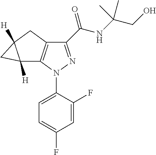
C1(C(NC(CO)(C)C)=O)=NN(C2=CC=C(F)C=C2F)C2=C1CC1([H])C2([H])C1
